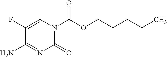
C1(F)=CN(C(OCCCCC)=O)C(=O)N=C1N
